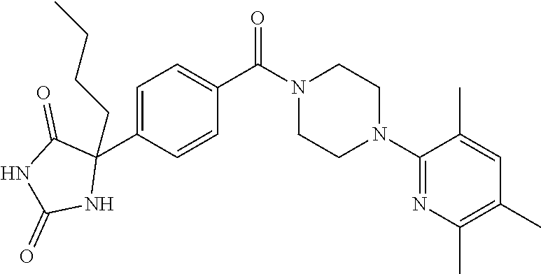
C1=C(C2(CCCC)C(=O)NC(=O)N2)C=CC(C(N2CCN(C3=NC(C)=C(C)C=C3C)CC2)=O)=C1
